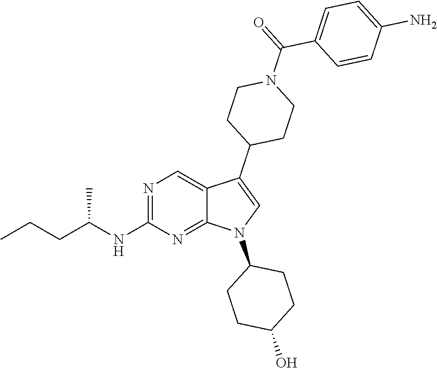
N1=C(NC(CCC)C)N=C2C(=C1)C(C1CCN(C(=O)C3=CC=C(N)C=C3)CC1)=CN2C1CCC(O)CC1
